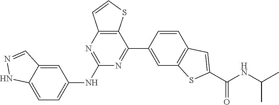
N1=C(NC2=CC=C3C(=C2)C=NN3)N=C(C2=CC3=C(C=C2)C=C(C(NC(C)C)=O)S3)C2=C1C=CS2
